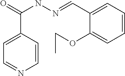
O=C(C1=CC=NC=C1)NN=CC1=CC=CC=C1OCC
